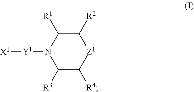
C1([R3])C([R4])[Z1]C([R2])C([R1])N1[Y1][X1]
